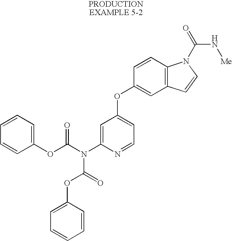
C1=C(N(C(OC2=CC=CC=C2)=O)C(=O)OC2=CC=CC=C2)N=CC=C1OC1=CC2=C(C=C1)N(C(=O)N[Me])C=C2
